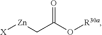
[X][Zn]CC(O[R30a])=O
